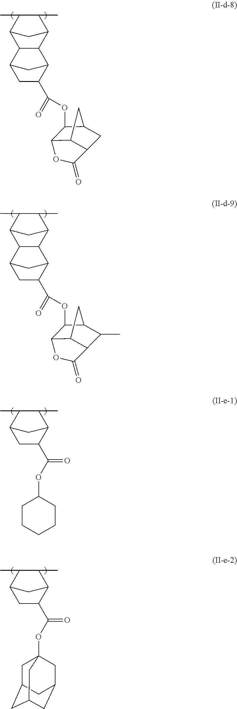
C12C(C3C(C)C(C)C1C3)C1C(C(=O)OC3C4C5C(CC3C5)C(=O)O4)CC2C1.C12C(C3C(C)C(C)C1C3)C1C(C(=O)OC3C4C5C(C(C)C3C5)C(=O)O4)CC2C1.C1C(C(=O)OC2CCCCC2)C2C(C)C(C)C1C2.C1C(C(=O)OC23CC4CC(CC(C2)C4)C3)C2C(C)C(C)C1C2
